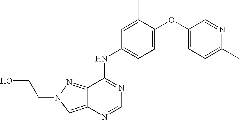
N1(CCO)C=C2C(=N1)C(NC1=CC=C(OC3=CC=C(C)N=C3)C(C)=C1)=NC=N2
